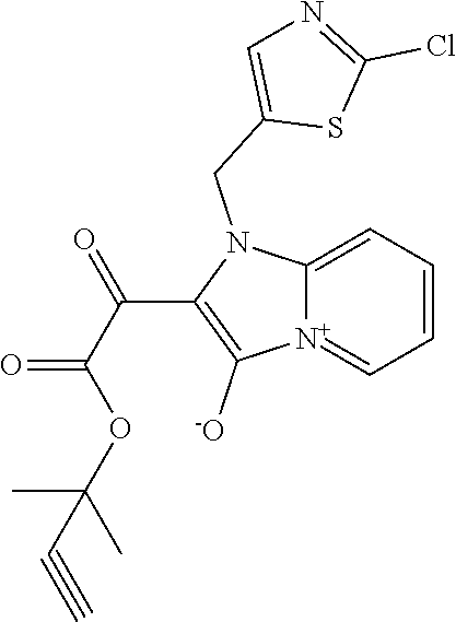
[N+]12=CC=CC=C1N(CC1=CN=C(Cl)S1)C(C(C(OC(C)(C)C#C)=O)=O)=C2[-O]
